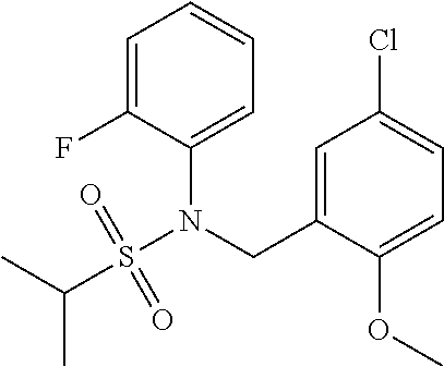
C1=C(N(CC2=CC(Cl)=CC=C2OC)S(C(C)C)(=O)=O)C(F)=CC=C1
